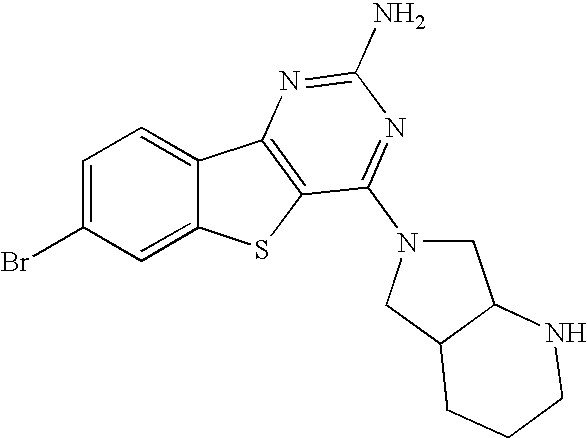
C1=C(Br)C=C2C(=C1)C1=C(S2)C(N2CC3C(C2)CCCN3)=NC(N)=N1
